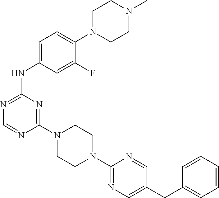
C1(N2CCN(C3=NC=C(CC4=CC=CC=C4)C=N3)CC2)=NC(NC2=CC=C(N3CCN(C)CC3)C(F)=C2)=NC=N1
